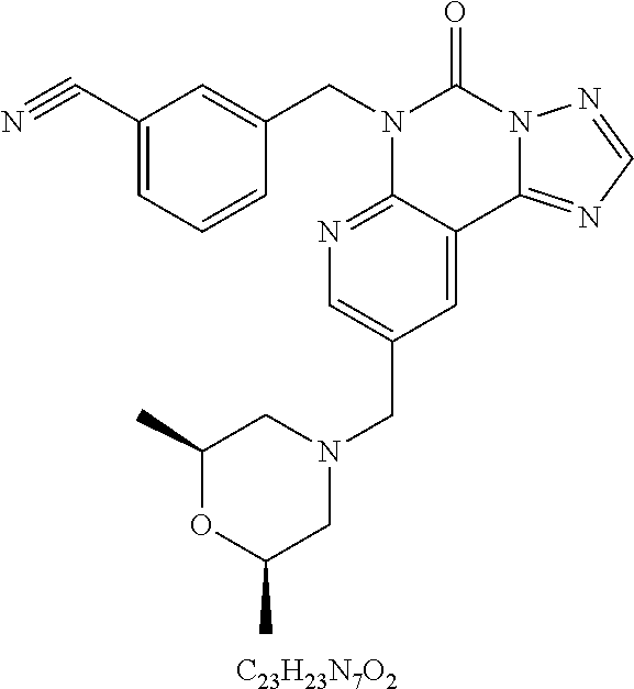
[C23H23N7O2].C1(C#N)=CC=CC(CN2C3=NC=C(CN4CC(C)OC(C)C4)C=C3C3=NC=NN3C2=O)=C1
